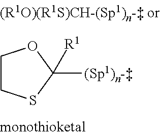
C1CSC([R1])([(Sp1)n-])O1
